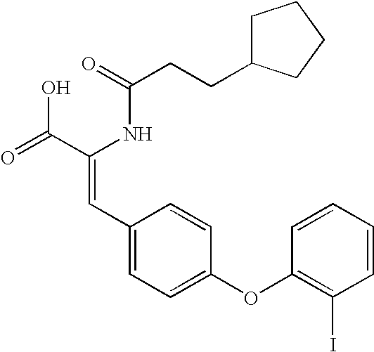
C(=O)(NC(C(=O)O)=CC1=CC=C(OC2=C(I)C=CC=C2)C=C1)CCC1CCCC1
